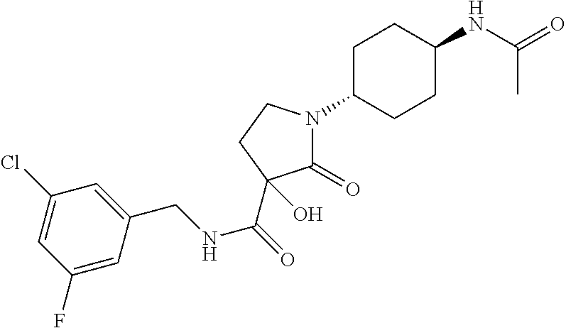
C1(=O)N(C2CCC(NC(=O)C)CC2)CCC1(O)C(=O)NCC1=CC(Cl)=CC(F)=C1
